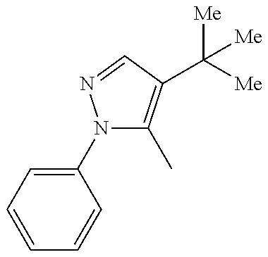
N1(C2=CC=CC=C2)C(C)=C(C([Me])([Me])[Me])C=N1
